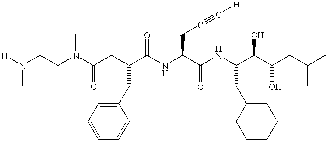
[H]N(CCN(C(CC(C(NC(C(NC(C(C(CC(C)C)O)O)CC1CCCCC1)=O)CC#C[H])=O)CC1=CC=CC=C1)=O)C)C
